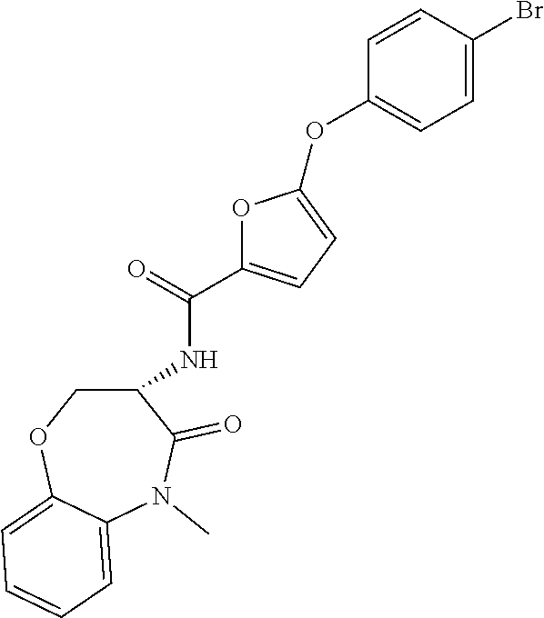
C1OC2=CC=CC=C2N(C)C(=O)C1NC(=O)C1=CC=C(OC2=CC=C(Br)C=C2)O1
